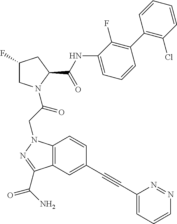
C1(NC(C2CC(F)CN2C(CN2C3=C(C(C(N)=O)=N2)C=C(C#CC2=CC=CN=N2)C=C3)=O)=O)=CC=CC(C2=C(Cl)C=CC=C2)=C1F
